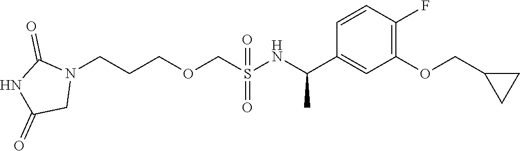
N1(CCCOCS(NC(C2=CC(OCC3CC3)=C(F)C=C2)C)(=O)=O)C(=O)NC(=O)C1
